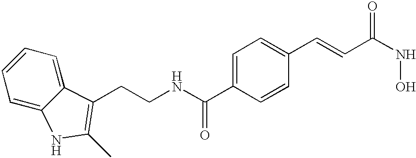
C1(C(NCCC2=C(C)NC3=CC=CC=C32)=O)=CC=C(C=CC(NO)=O)C=C1
